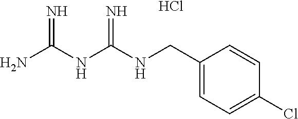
NC(NC(NCC1=CC=C(Cl)C=C1)=N)=N.Cl
